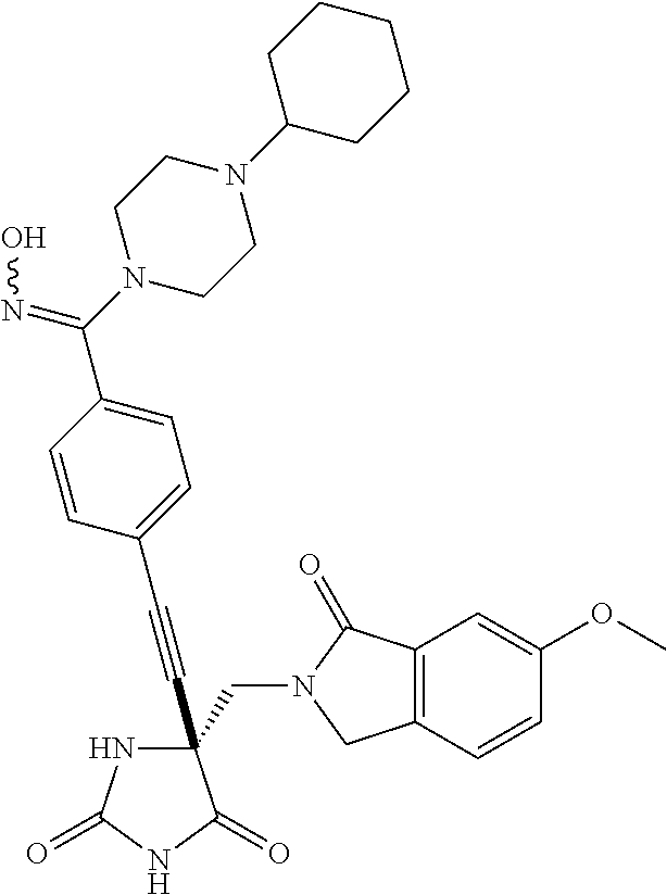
C(#CC1(CN2C(=O)C3=C(C2)C=CC(OC)=C3)NC(=O)NC1=O)C1=CC=C(C(N2CCN(C3CCCCC3)CC2)=NO)C=C1
